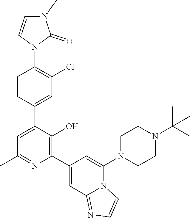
C1=CC(C2=CC(C)=NC(C3=CC4=NC=CN4C(N4CCN(C(C)(C)C)CC4)=C3)=C2O)=CC(Cl)=C1N1C(=O)N(C)C=C1
